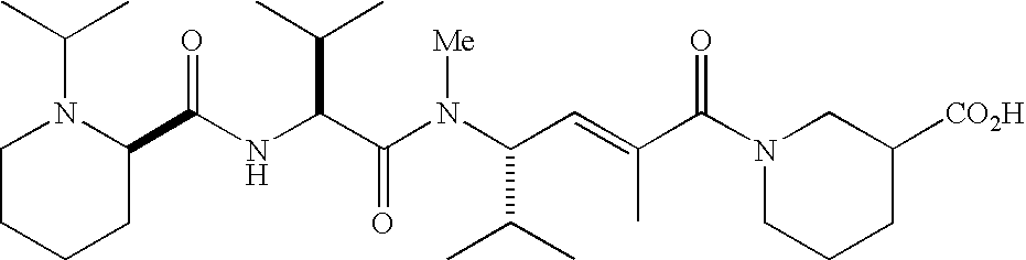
N(C(C(N(C(C(C)C)C=C(C)C(N1CCCC([CO2H])C1)=O)[Me])=O)C(C)C)C(C1N(C(C)C)CCCC1)=O
